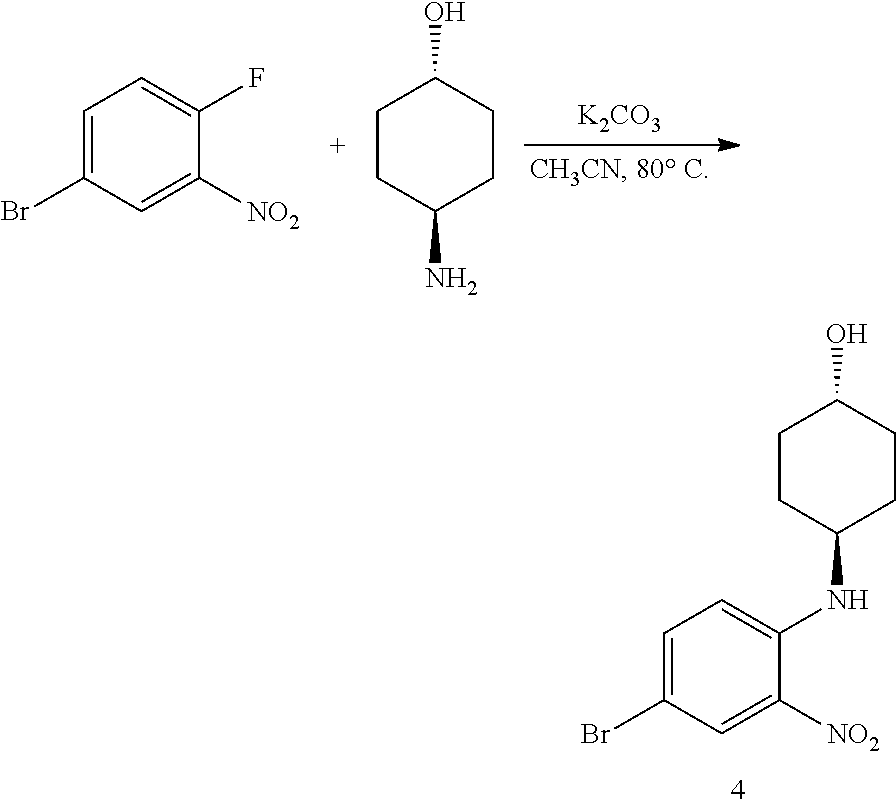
C1CC(NC2=CC=C(Br)C=C2[NO2])CCC1O.[K2CO3].C1=C(Br)C=C([NO2])C(F)=C1.C1CC(N)CCC1O
